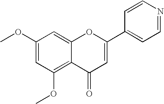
C1(OC)=CC(OC)=C2C(=C1)OC(C1=CC=NC=C1)=CC2=O
